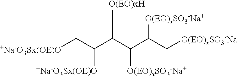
[+Na-O3Sx(OE)O]CC(C(C(C(C[O(EO)xSO3-Na+])[O(EO)xSO3-Na+])[O(EO)xSO3-Na+])[O(EO)xH])[+Na-O3Sx(OE)O]
